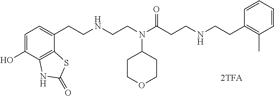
C1=C(O)C2=C(C(CCNCCN(C(CCNCCC3=C(C)C=CC=C3)=O)C3CCOCC3)=C1)SC(=O)N2
